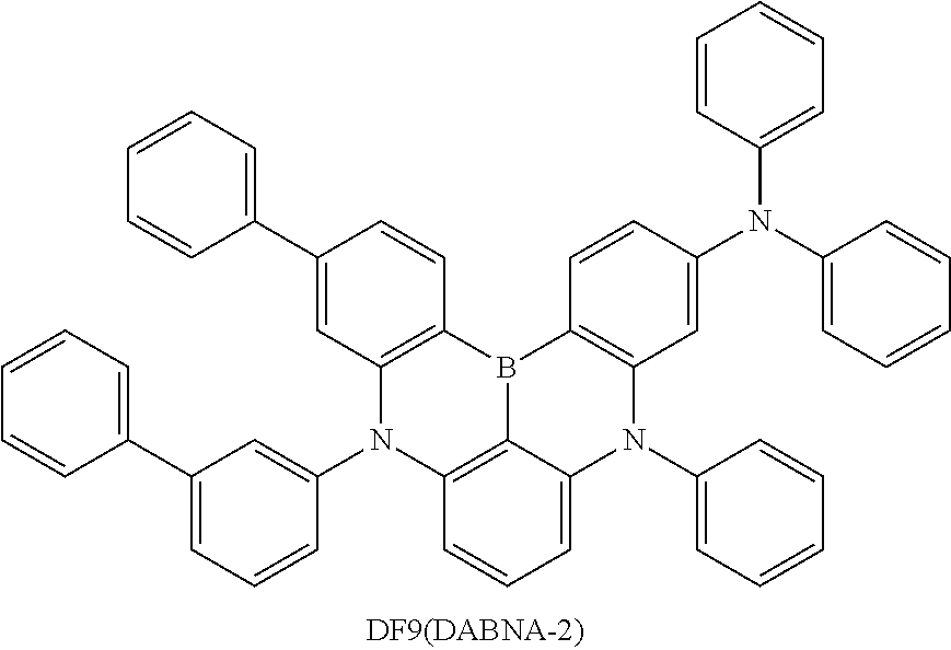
C1=CC(N(C2=CC=CC=C2)C2=CC3=C(C=C2)B2C4=C(C=C(C5=CC=CC=C5)C=C4)N(C4=CC(C5=CC=CC=C5)=CC=C4)C4=C2C(=CC=C4)N3C2=CC=CC=C2)=CC=C1
